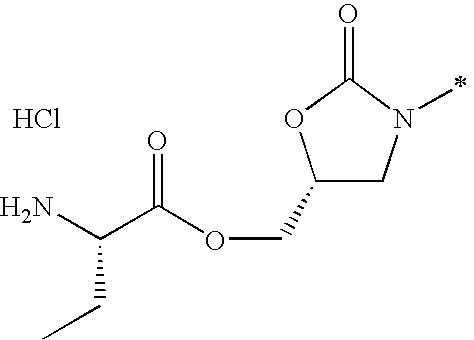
C1(COC(C(N)CC)=O)CN(C)C(=O)O1.Cl
